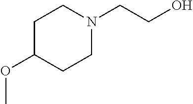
C1C(OC)CCN(CCO)C1
